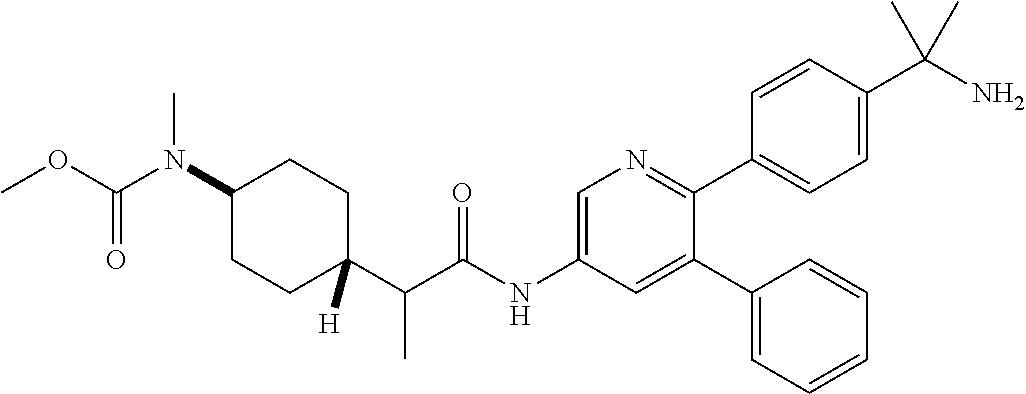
C(=O)(OC)N(C1CCC(C(C(NC2=CN=C(C3=CC=C(C(N)(C)C)C=C3)C(C3=CC=CC=C3)=C2)=O)C)([H])CC1)C
